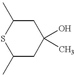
S1C(C)CC(O)(C)CC1C
